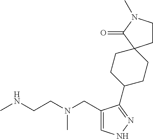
CNCCN(CC1=CNN=C1C1CCC2(CC1)CCN(C)C2=O)C
